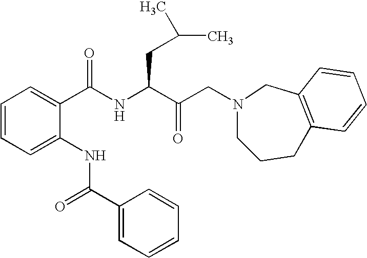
C1(C(NC(C(CN2CCCC3=C(C2)C=CC=C3)=O)CC(C)C)=O)=CC=CC=C1NC(C1=CC=CC=C1)=O
